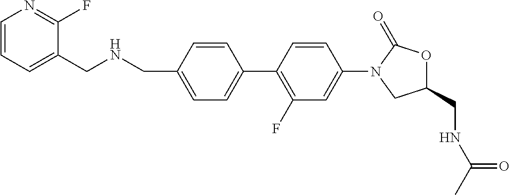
C1(N2CC(CNC(C)=O)OC2=O)=CC(F)=C(C2=CC=C(CNCC3=CC=CN=C3F)C=C2)C=C1
